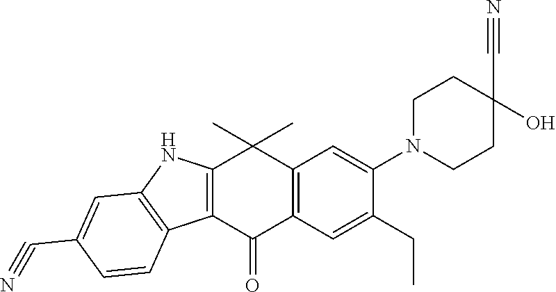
C12=C(C(=O)C3=C(C1(C)C)C=C(N1CCC(C#N)(O)CC1)C(CC)=C3)C1=C(N2)C=C(C#N)C=C1
